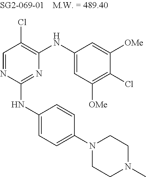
C1=NC(NC2=CC=C(N3CCN(C)CC3)C=C2)=NC(NC2=CC([OMe])=C(Cl)C([OMe])=C2)=C1Cl
